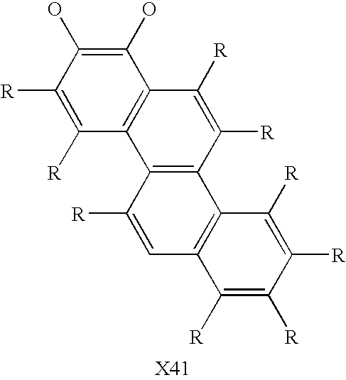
C1=C([R])C2=C(C3=C1C([R])=C([R])C([R])=C3[R])C([R])=C([R])C1=C2C([R])=C([R])C(O)=C1O
